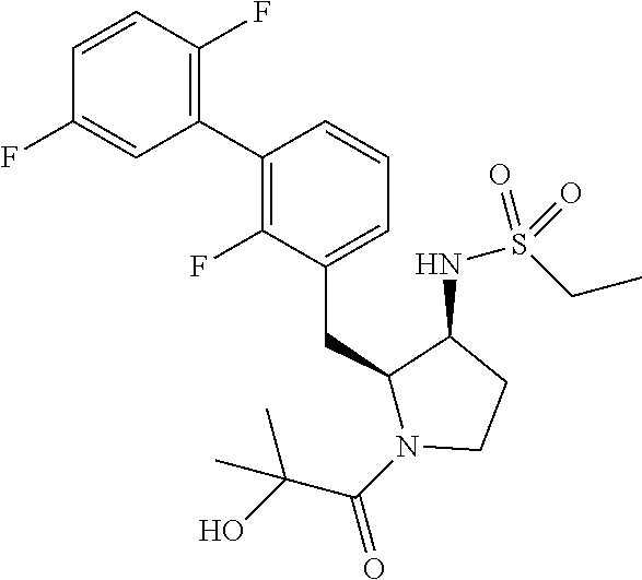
C1(C2=C(F)C(CC3N(C(C(O)(C)C)=O)CCC3NS(CC)(=O)=O)=CC=C2)=C(F)C=CC(F)=C1
